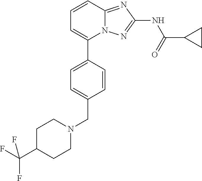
C1=CC2=NC(NC(=O)C3CC3)=NN2C(C2=CC=C(CN3CCC(C(F)(F)F)CC3)C=C2)=C1
